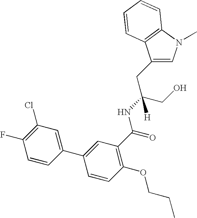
C1(CC(CO)(NC(=O)C2=C(OCCC)C=CC(C3=CC(Cl)=C(F)C=C3)=C2)[H])=CN(C)C2=C1C=CC=C2
